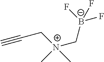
C#CC[N+](C)(C)C[B-](F)(F)F
